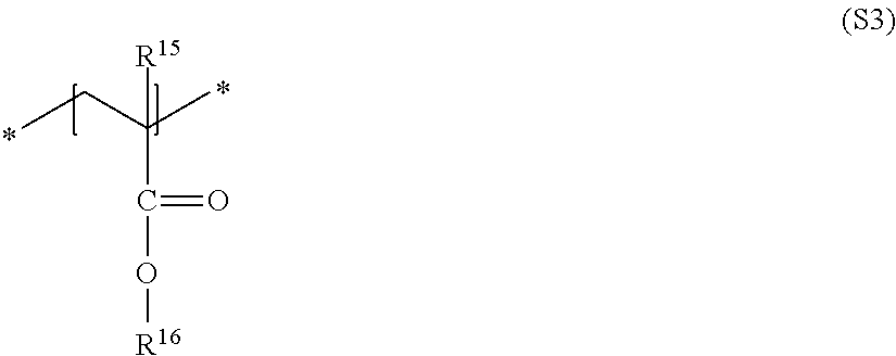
[R16]OC(=O)C(CC)(C)[R15]
